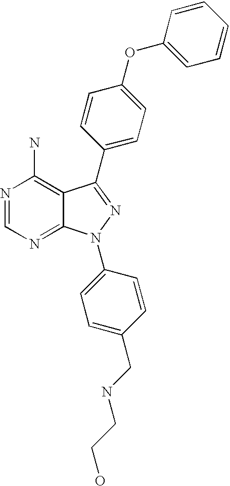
N1=CN=C2C(=C1N)C(C1=CC=C(OC3=CC=CC=C3)C=C1)=NN2C1=CC=C(CNCCO)C=C1
